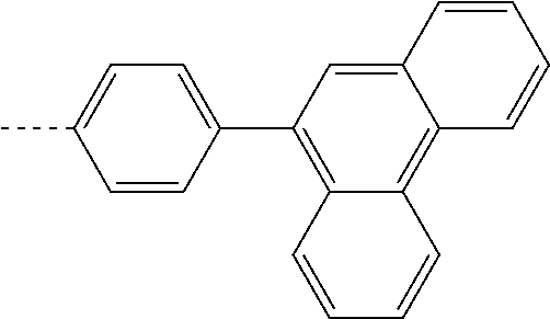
C1=CC(C2=C3C(=C4C(=C2)C=CC=C4)C=CC=C3)=CC=C1C
